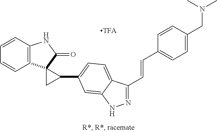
C1(C2=CC=C3C(C=CC4=CC=C(CN(C)C)C=C4)=NNC3=C2)CC12C1=C(C=CC=C1)NC2=O
